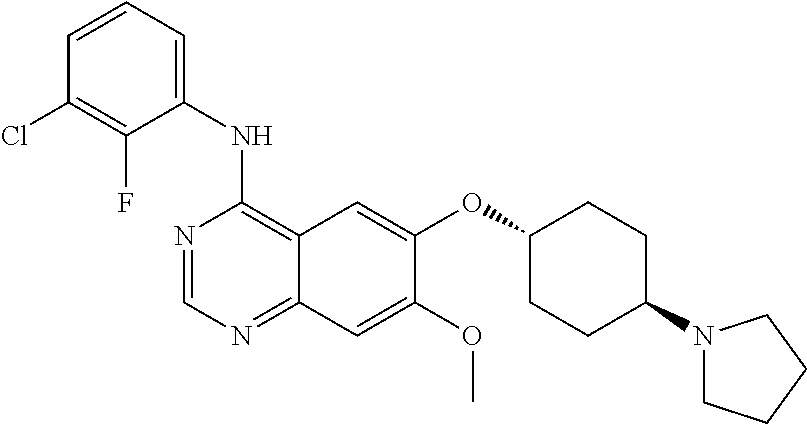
C1(NC2=C3C(=NC=N2)C=C(OC)C(OC2CCC(N4CCCC4)CC2)=C3)=CC=CC(Cl)=C1F
